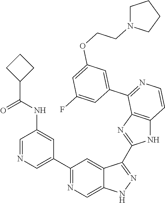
C1(C2=CN=CC(NC(C3CCC3)=O)=C2)=NC=C2C(=C1)C(C1=NC3=C(N1)C=CN=C3C1=CC(OCCN3CCCC3)=CC(F)=C1)=NN2
